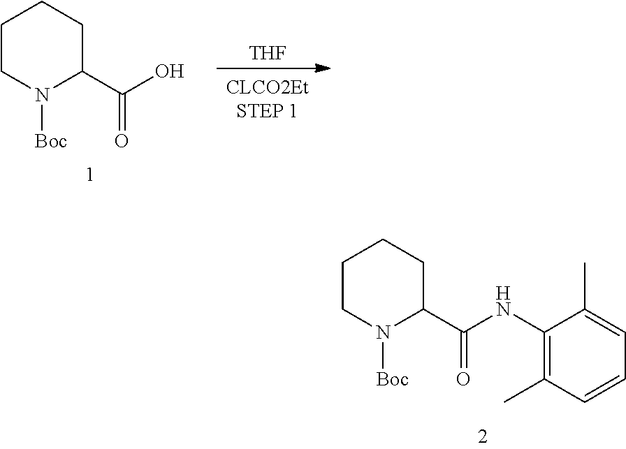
C1CN([Boc])C(C(O)=O)CC1.[THF].C1CN([Boc])C(C(NC2=C(C)C=CC=C2C)=O)CC1
